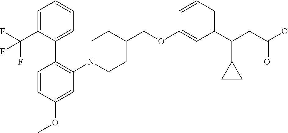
C1(OCC2CCN(C3=C(C4=CC=CC=C4C(F)(F)F)C=CC(OC)=C3)CC2)=CC(C(CC(O)=O)C2CC2)=CC=C1
